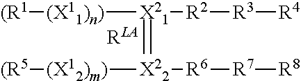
[(R1][(X11)n)][X21](=[X22]([(X12)m)][(R5])[R6][R7][R8])[R2][R3][R4]
